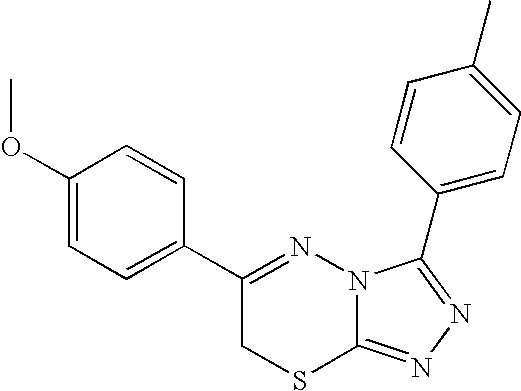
C1=C(OC)C=CC(C2=NN3C(=NN=C3C3=CC=C(C)C=C3)SC2)=C1
